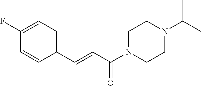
C(C(N1CCN(C(C)C)CC1)=O)=CC1=CC=C(F)C=C1
